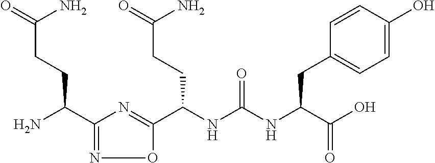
C(NC(NC(C(O)=O)CC1=CC=C(O)C=C1)=O)(C1=NC(C(N)CCC(=O)N)=NO1)CCC(N)=O
